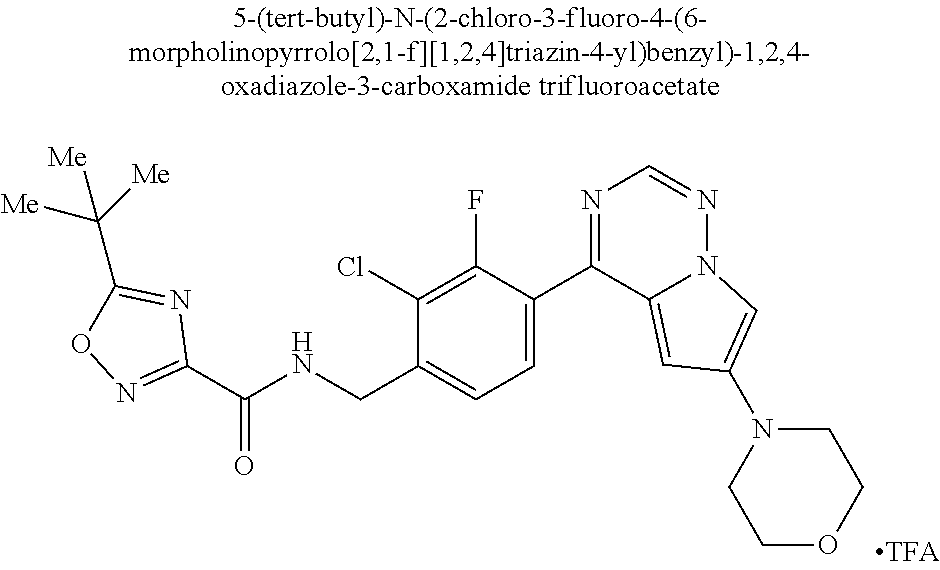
C1(C(NCC2=CC=C(C3=NC=NN4C3=CC(N3CCOCC3)=C4)C(F)=C2Cl)=O)=NOC(C([Me])([Me])[Me])=N1
